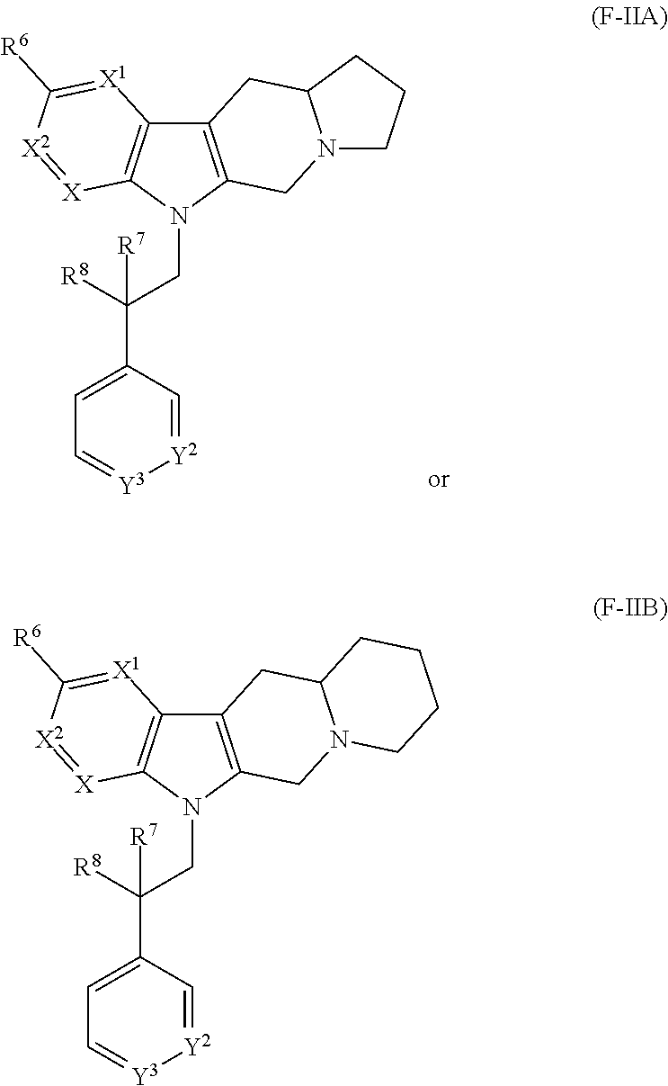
C12=C(N(CC(C3=CC=[Y3][Y2]=C3)([R8])[R7])C3=C1[X1]=C([R6])[X2]=[X]3)CN1C(C2)CCCC1.C12=C(N(CC(C3=CC=[Y3][Y2]=C3)([R8])[R7])C3=C1[X1]=C([R6])[X2]=[X]3)CN1C(C2)CCC1
